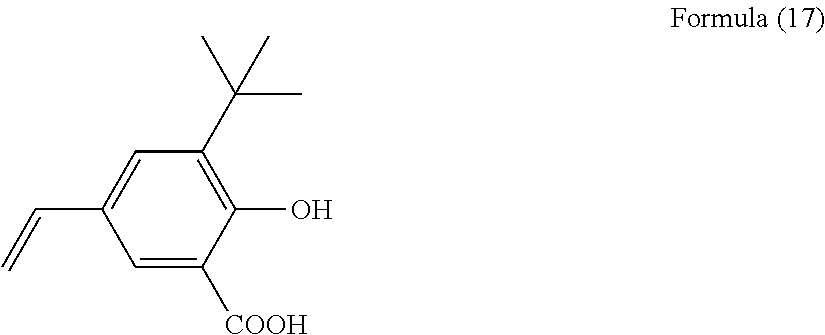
C1(O)=C(C(C)(C)C)C=C(C=C)C=C1[COOH]
